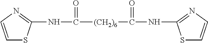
C1=CN=C(NC([(CH2)6]C(NC2=NC=CS2)=O)=O)S1
